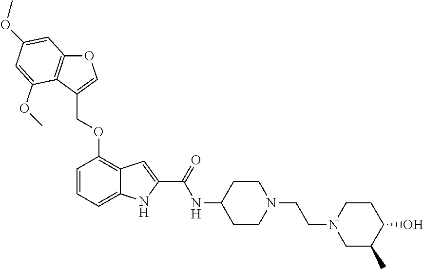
O(C1=C2C(=CC=C1)NC(C(NC1CCN(CCN3CC(C)C(O)CC3)CC1)=O)=C2)CC1=COC2=C1C(OC)=CC(OC)=C2
